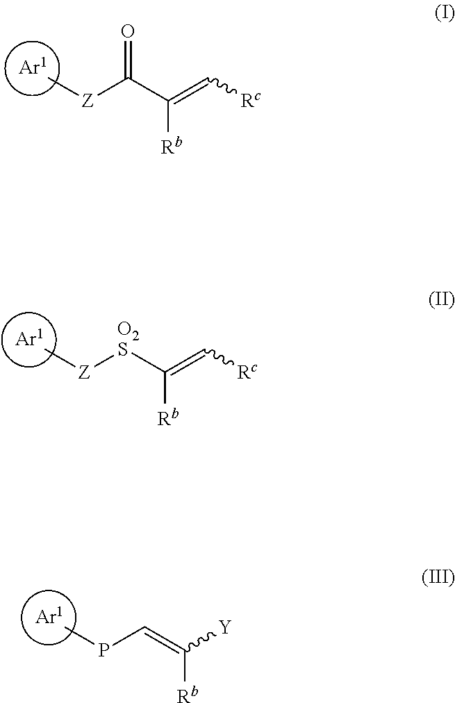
[Z](C(C(=C[Rc])[Rb])=O)C.[Ar1].[Z]([O2S]C(=C[Rc])[Rb])C.[Ar1].P(C=C([Y])[Rb])C.[Ar1]
